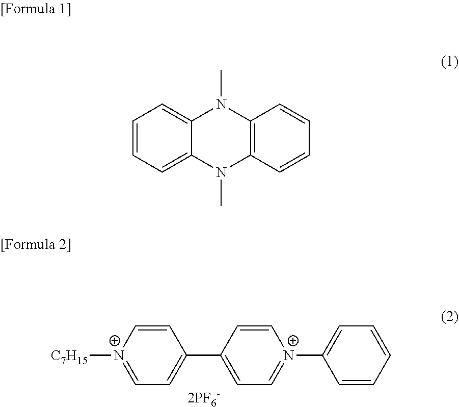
[C7H15][N+]1=CC=C(C2=CC=[N+](C3=CC=CC=C3)C=C2)C=C1.C1=CC=C2C(=C1)N(C)C1=C(N2C)C=CC=C1
